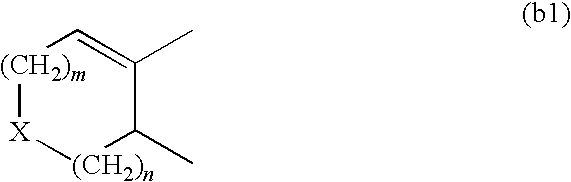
[(CH2)m]1[X][(CH2)n]C(C)C(C)=C1
